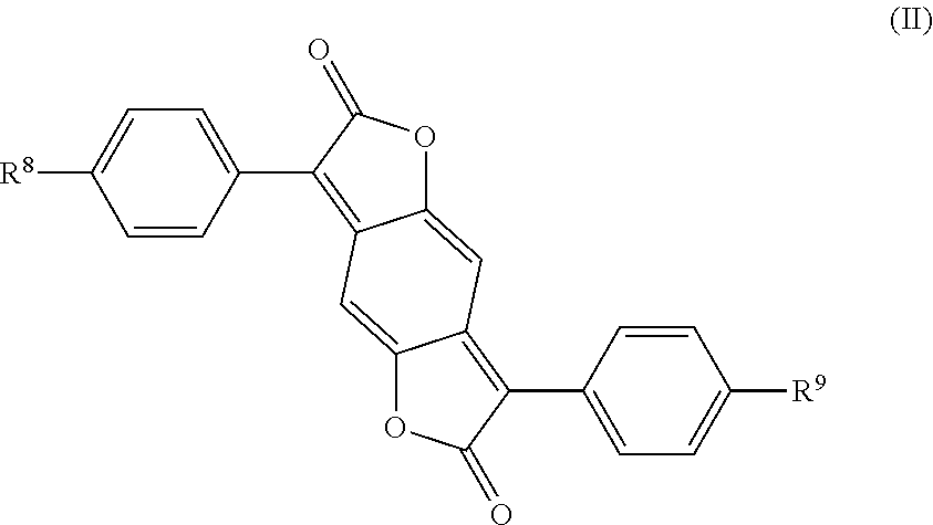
C12=CC3=C(C4=CC=C([R9])C=C4)C(=O)OC3=CC1=C(C1=CC=C([R8])C=C1)C(=O)O2
